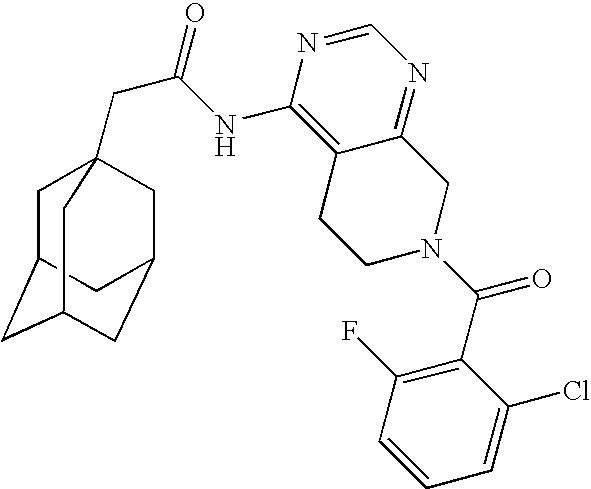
C1C2CC3CC(CC1(CC(=O)NC1=C4C(=NC=N1)CN(C(C1=C(F)C=CC=C1Cl)=O)CC4)C3)C2
